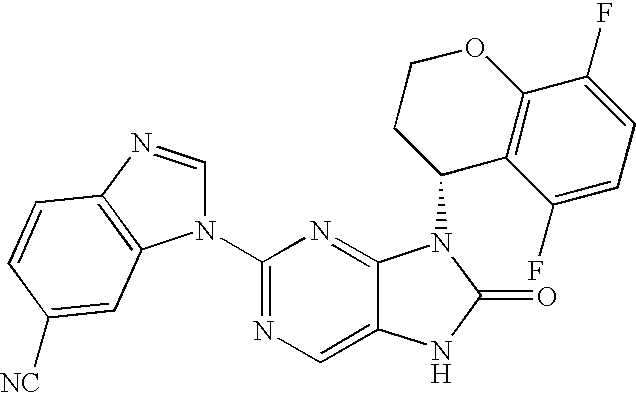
C12=CN=C(N3C=NC4=C3C=C([NC])C=C4)N=C1N(C1C3=C(OCC1)C(F)=CC=C3F)C(=O)N2
